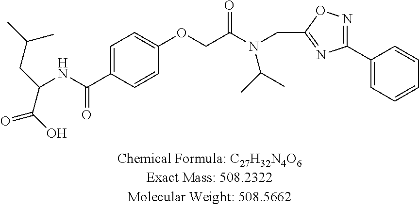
C1=C(C(NC(CC(C)C)C(O)=O)=O)C=CC(OCC(N(CC2=NC(C3=CC=CC=C3)=NO2)C(C)C)=O)=C1
